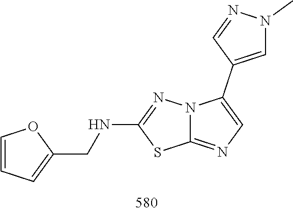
C1(NCC2=CC=CO2)=NN2C(=NC=C2C2=CN(C)N=C2)S1
